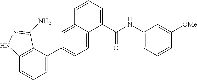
C1(C2=CC=CC3=C2C(N)=NN3)=CC=C2C(=C1)C=CC=C2C(NC1=CC=CC([OMe])=C1)=O
